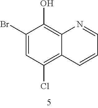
C1(Br)=CC(Cl)=C2C(=C1O)N=CC=C2
